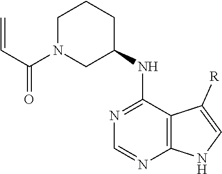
C1(NC2=NC=NC3=C2C([R])=CN3)CCCN(C(C=C)=O)C1
